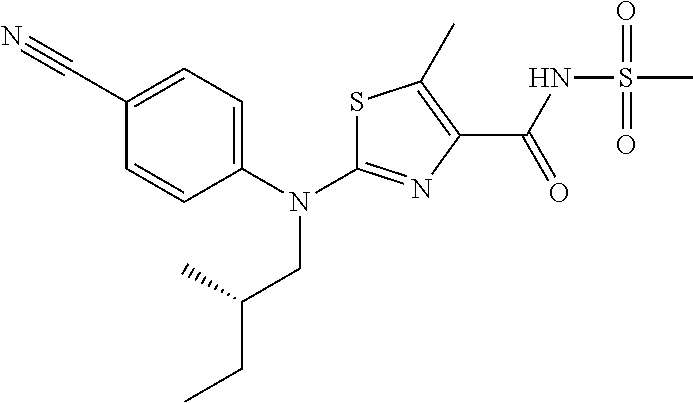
S1C(N(C2=CC=C(C#N)C=C2)CC(CC)C)=NC(C(NS(C)(=O)=O)=O)=C1C
